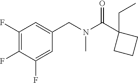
C1(F)=C(F)C(F)=CC(CN(C(C2(CC)CCC2)=O)C)=C1
